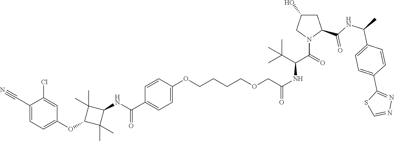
C1(C#N)=CC=C(OC2C(C)(C)C(NC(=O)C3=CC=C(OCCCCOCC(=O)NC(C(=O)N4C(C(NC(C5=CC=C(C6=NN=CS6)C=C5)C)=O)CC(O)C4)C(C)(C)C)C=C3)C2(C)C)C=C1Cl
